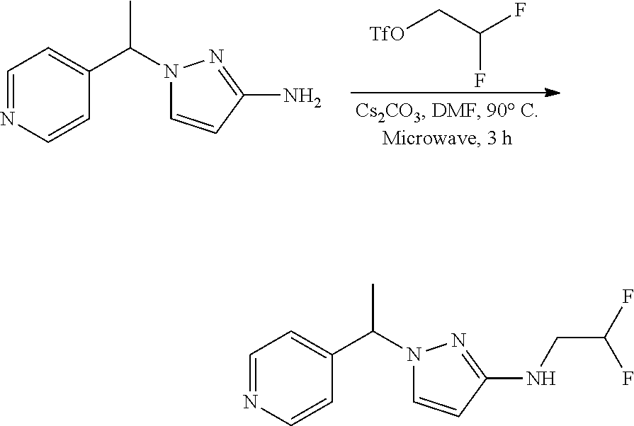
C1=NC=CC(C(N2C=CC(N)=N2)C)=C1.C(F)(C[TfO])F.C1=NC=CC(C(N2C=CC(NCC(F)F)=N2)C)=C1
